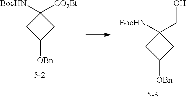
C1([BocHN])(CO)CC([OBn])C1.C1([BocHN])([CO2Et])CC([OBn])C1
